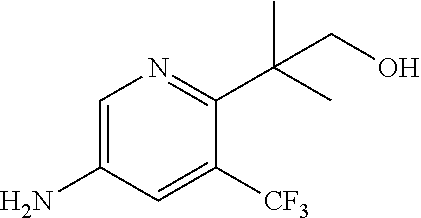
C1=C(N)C=C([CF3])C(C(CO)(C)C)=N1
